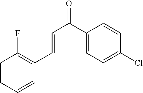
C1=CC=CC(C=CC(=O)C2=CC=C(Cl)C=C2)=C1F
